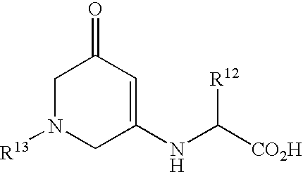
C1N([R13])CC(NC([CO2H])[R12])=CC1=O
